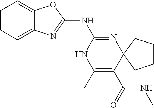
C1=CC=C2C(=C1)N=C(NC1=NC3(C(C(NC)=O)=C(C)N1)CCCC3)O2
